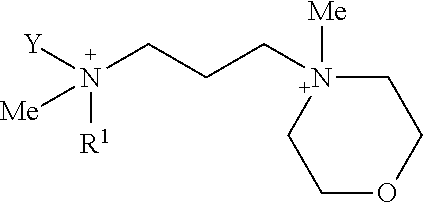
C1[N+]([Me])(CCCN([Y])([R1])[Me])CCOC1
